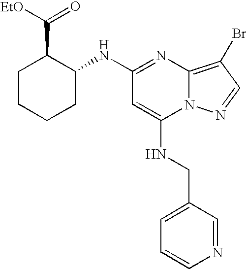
C1=CN=CC(CNC2=CC(NC3C(C(=O)[EtO])CCCC3)=NC3=C(Br)C=NN23)=C1
